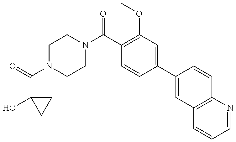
C(N1CCN(C(=O)C2=C(OC)C=C(C3=CC4=C(C=C3)N=CC=C4)C=C2)CC1)(C1(O)CC1)=O
